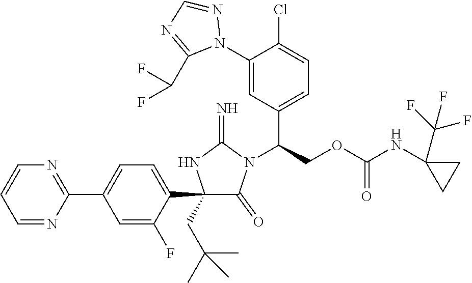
C1(C2=CC=C(C3=NC=CC=N3)C=C2F)(CC(C)(C)C)C(=O)N(C(COC(NC2(C(F)(F)F)CC2)=O)C2=CC=C(Cl)C(N3N=CN=C3C(F)F)=C2)C(=N)N1
